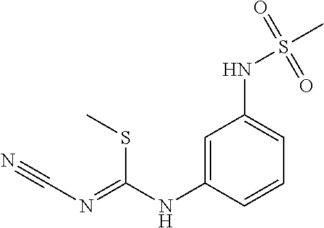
C1=C(NC(=NC#N)SC)C=CC=C1NS(C)(=O)=O
